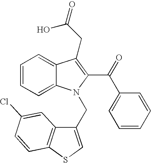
C1=CC=C2C(=C1)C(CC(=O)O)=C(C(=O)C1=CC=CC=C1)N2CC1=CSC2=C1C=C(Cl)C=C2
